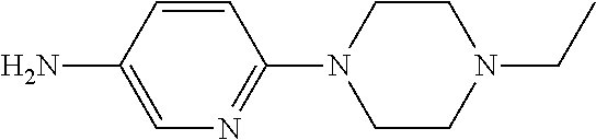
C1=CC(N)=CN=C1N1CCN(CC)CC1
